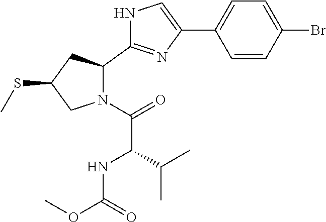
N1(C(=O)C(C(C)C)NC(OC)=O)C(C2=NC(C3=CC=C(Br)C=C3)=CN2)CC(SC)C1
